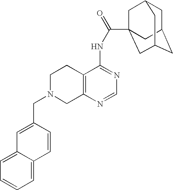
C1N(CC2=CC3=CC=CC=C3C=C2)CC2=C(C1)C(NC(=O)C13CC4CC(CC(C1)C4)C3)=NC=N2
